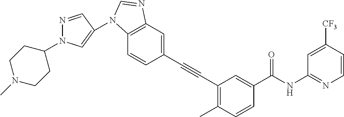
C1(C#CC2=C(C)C=CC(C(NC3=NC=CC([CF3])=C3)=O)=C2)=CC2=C(C=C1)N(C1=CN(C3CCN(C)CC3)N=C1)C=N2
